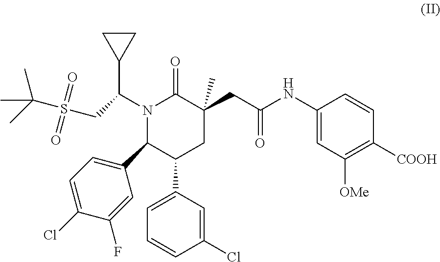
C1=CC(Cl)=CC(C2CC(CC(NC3=CC([OMe])=C([COOH])C=C3)=O)(C)C(=O)N(C(CS(C(C)(C)C)(=O)=O)C3CC3)C2C2=CC=C(Cl)C(F)=C2)=C1
